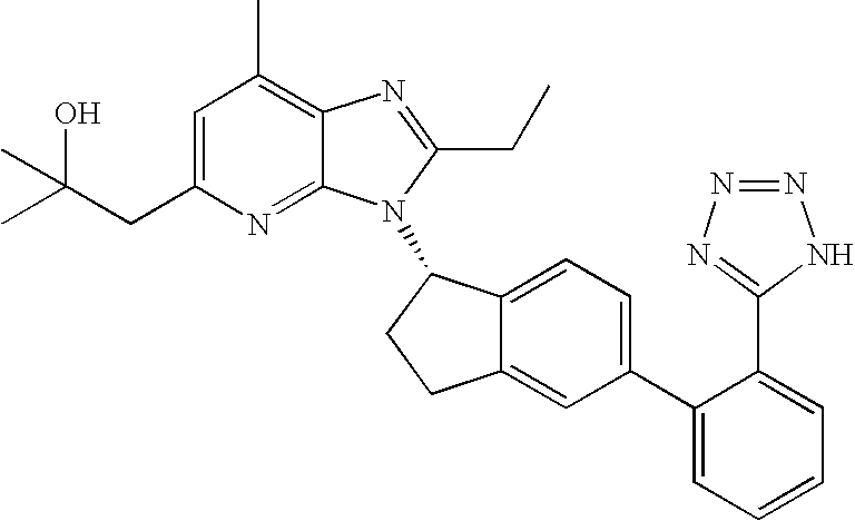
C1=C(CC(C)(O)C)N=C2C(=C1C)N=C(CC)N2C1C2=CC=C(C3=CC=CC=C3C3=NN=NN3)C=C2CC1
